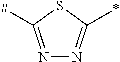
N1=C([#])SC(*)=N1
